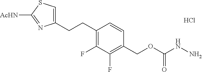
C1(CCC2=C(F)C(F)=C(COC(NN)=O)C=C2)=CSC([AcHN])=N1.Cl
